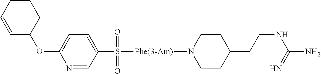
C1(OC2CC=CC=C2)=CC=C(S(=O)(=O)[Phe(3-Am)]N2CCC(CCNC(N)=N)CC2)C=N1
